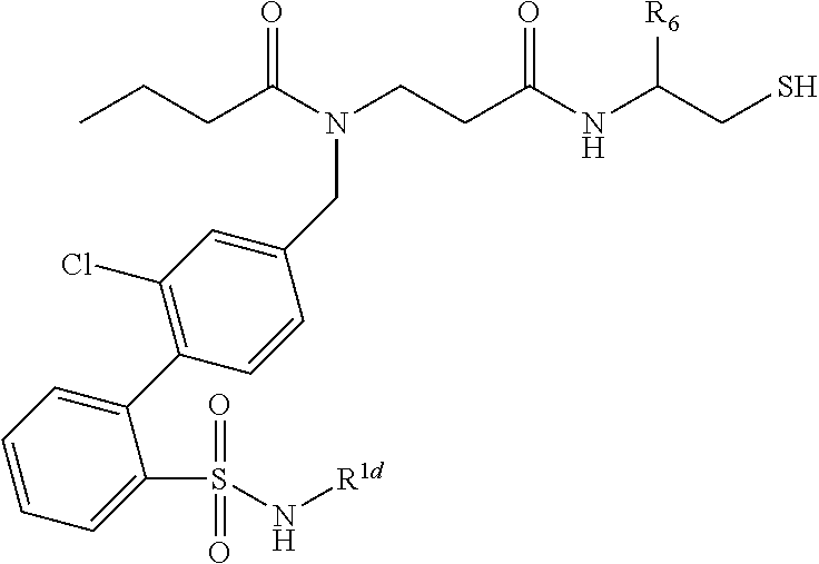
N(C(CCC)=O)(CCC(NC(CS)[R6])=O)CC1=CC(Cl)=C(C2=CC=CC=C2S(N[R1d])(=O)=O)C=C1
